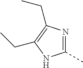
N1=C(C)NC(CC)=C1CC
